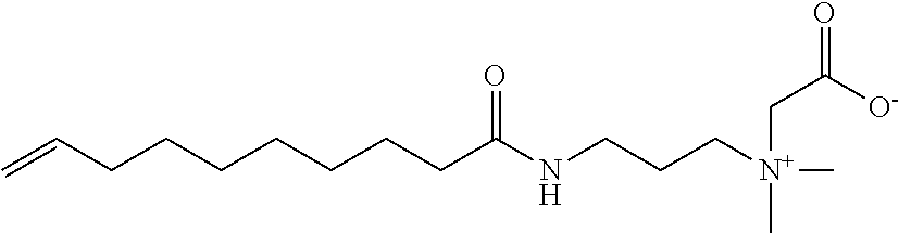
C(CCCCCCC(NCCC[N+](CC(=O)[O-])(C)C)=O)C=C
